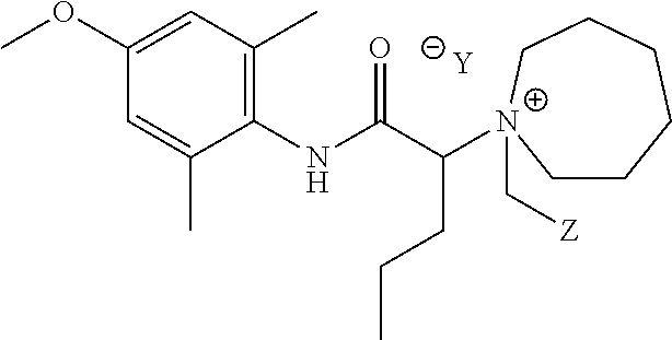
[Y].C1=C(C)C(NC(C([N+]2(C[Z])CCCCCC2)CCC)=O)=C(C)C=C1OC
